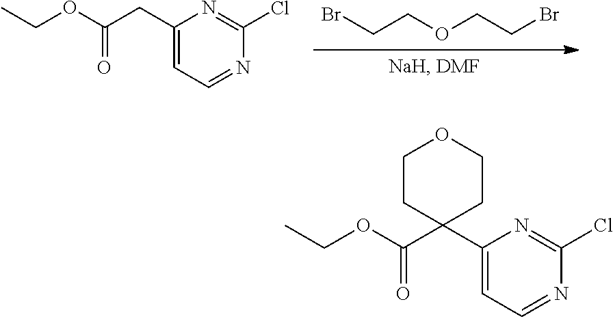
C1(CC(OCC)=O)=CC=NC(Cl)=N1.C(COCCBr)Br.C1(C2(C(OCC)=O)CCOCC2)=CC=NC(Cl)=N1
